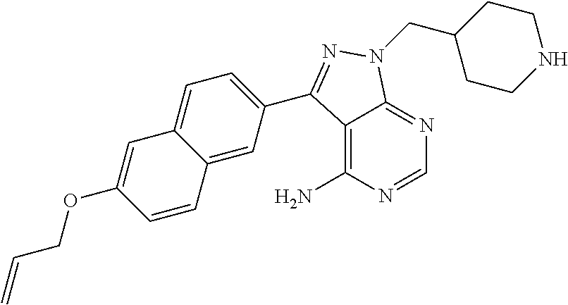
C12=C(N)N=CN=C1N(CC1CCNCC1)N=C2C1=CC=C2C(=C1)C=CC(OCC=C)=C2
